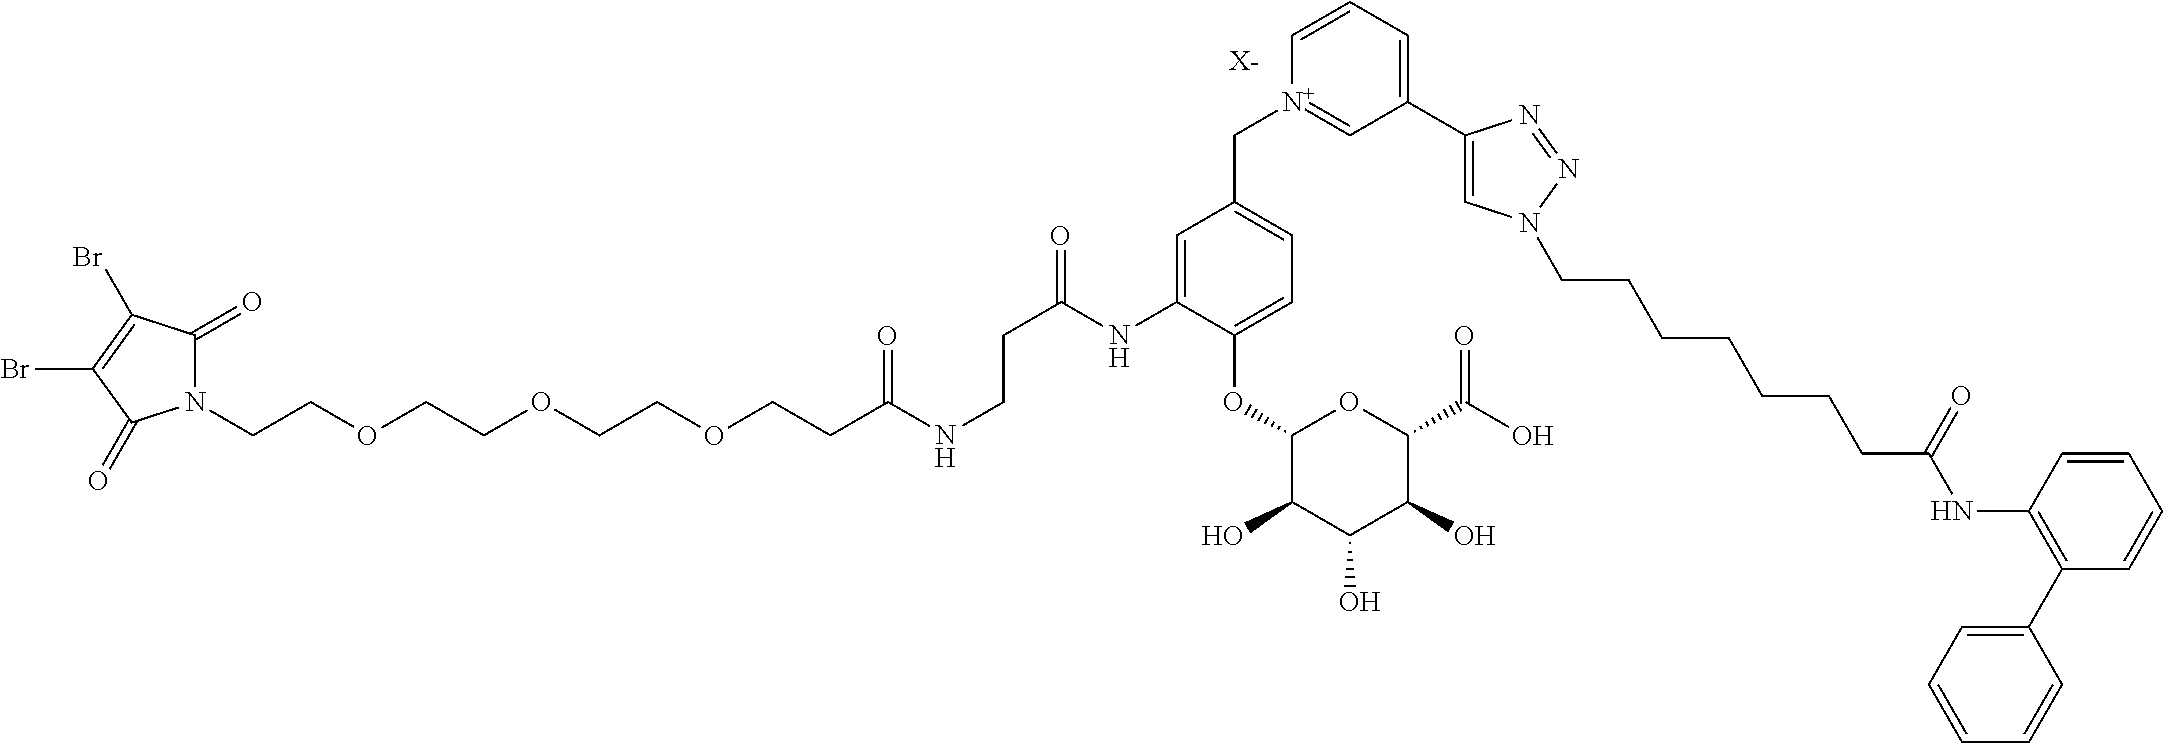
[X-].N1(CCOCCOCCOCCC(NCCC(=O)NC2=CC(C[N+]3=CC(C4=CN(CCCCCCCC(NC5=C(C6=CC=CC=C6)C=CC=C5)=O)N=N4)=CC=C3)=CC=C2OC2C(O)C(O)C(O)C(C(O)=O)O2)=O)C(=O)C(Br)=C(Br)C1=O
